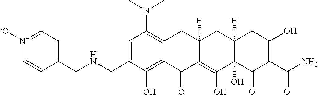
C1=C(CNCC2=CC=[N+]([-O])C=C2)C(O)=C2C(=C1N(C)C)CC1([H])C(=C(O)C3(O)C([H])(C1)CC(O)=C(C(N)=O)C3=O)C2=O
